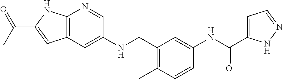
C12=C(C=C(NCC3=C(C)C=CC(NC(C4=CC=NN4)=O)=C3)C=N1)C=C(C(C)=O)N2
